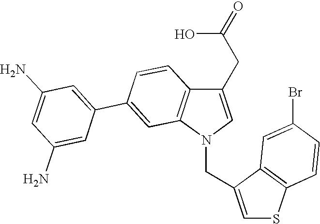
C(N1C=C(CC(=O)O)C2=C1C=C(C1=CC(N)=CC(N)=C1)C=C2)C1=CSC2=C1C=C(Br)C=C2
